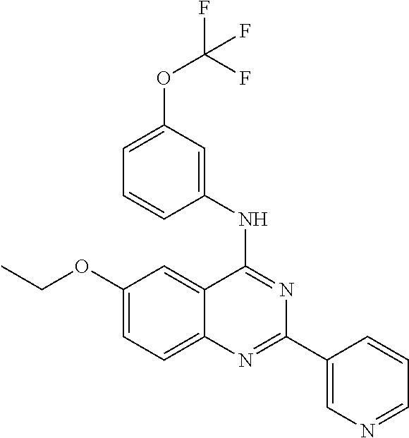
C1(OCC)=CC=C2C(=C1)C(NC1=CC(OC(F)(F)F)=CC=C1)=NC(C1=CN=CC=C1)=N2
